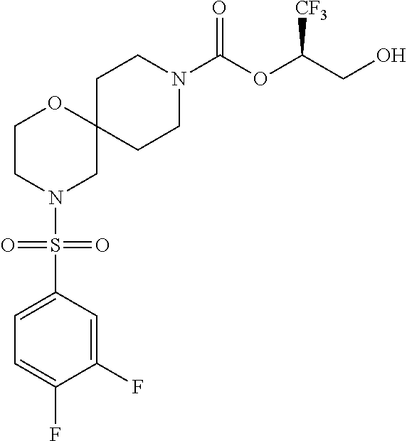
C1CN(C(OC(CO)[CF3])=O)CCC12OCCN(S(C1=CC=C(F)C(F)=C1)(=O)=O)C2
